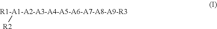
[R1-A1-A2-A3-A4-A5-A6-A7-A8-A9-R3][R2]
